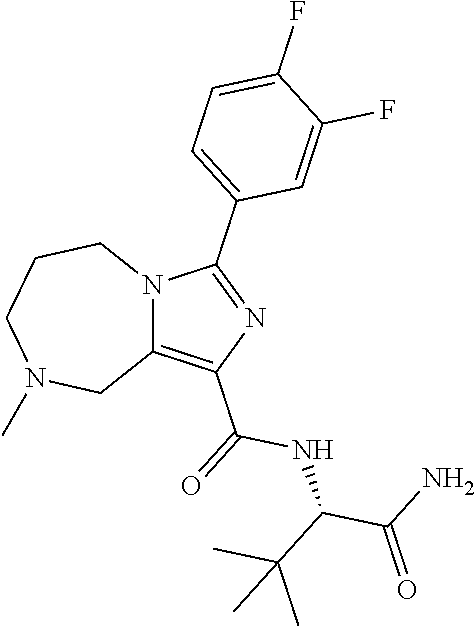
C12=C(C(NC(C(C)(C)C)C(=O)N)=O)N=C(C3=CC=C(F)C(F)=C3)N1CCCN(C)C2
